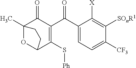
C12(C)OC(C(S[Ph])=C(C(C3=CC=C([CF3])C([SOnR1])=C3[X])=O)C1=O)CC2
